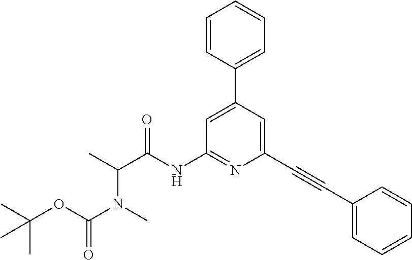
CC(OC(N(C)C(C)C(NC1=NC(C#CC2=CC=CC=C2)=CC(C2=CC=CC=C2)=C1)=O)=O)(C)C
